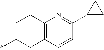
C12=C(C=CC(C3CC3)=N1)CC(*)CC2
